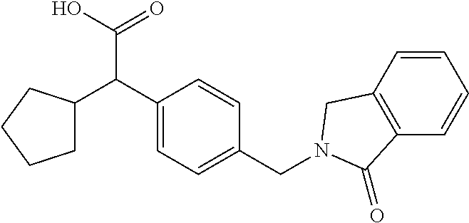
C1(CN2CC3=C(C=CC=C3)C2=O)=CC=C(C(C2CCCC2)C(O)=O)C=C1
